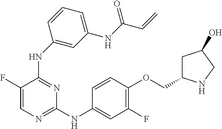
N(C1=NC=C(F)C(NC2=CC(NC(=O)C=C)=CC=C2)=N1)C1=CC(F)=C(OCC2CC(O)CN2)C=C1
